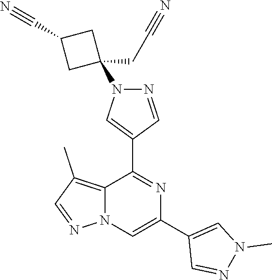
C12=C(C)C=NN1C=C(C1=CN(C)N=C1)N=C2C1=CN(C2(CC#N)CC(C#N)C2)N=C1
